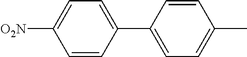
C1=CC(C2=CC=C([O2N])C=C2)=CC=C1C
